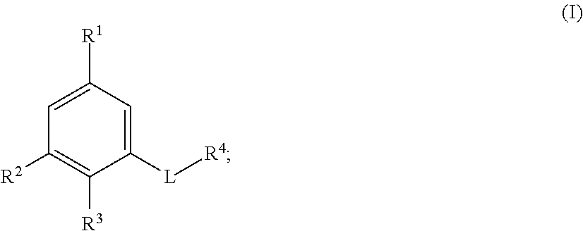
C1([R1])=CC([R2])=C([R3])C([L][R4])=C1
